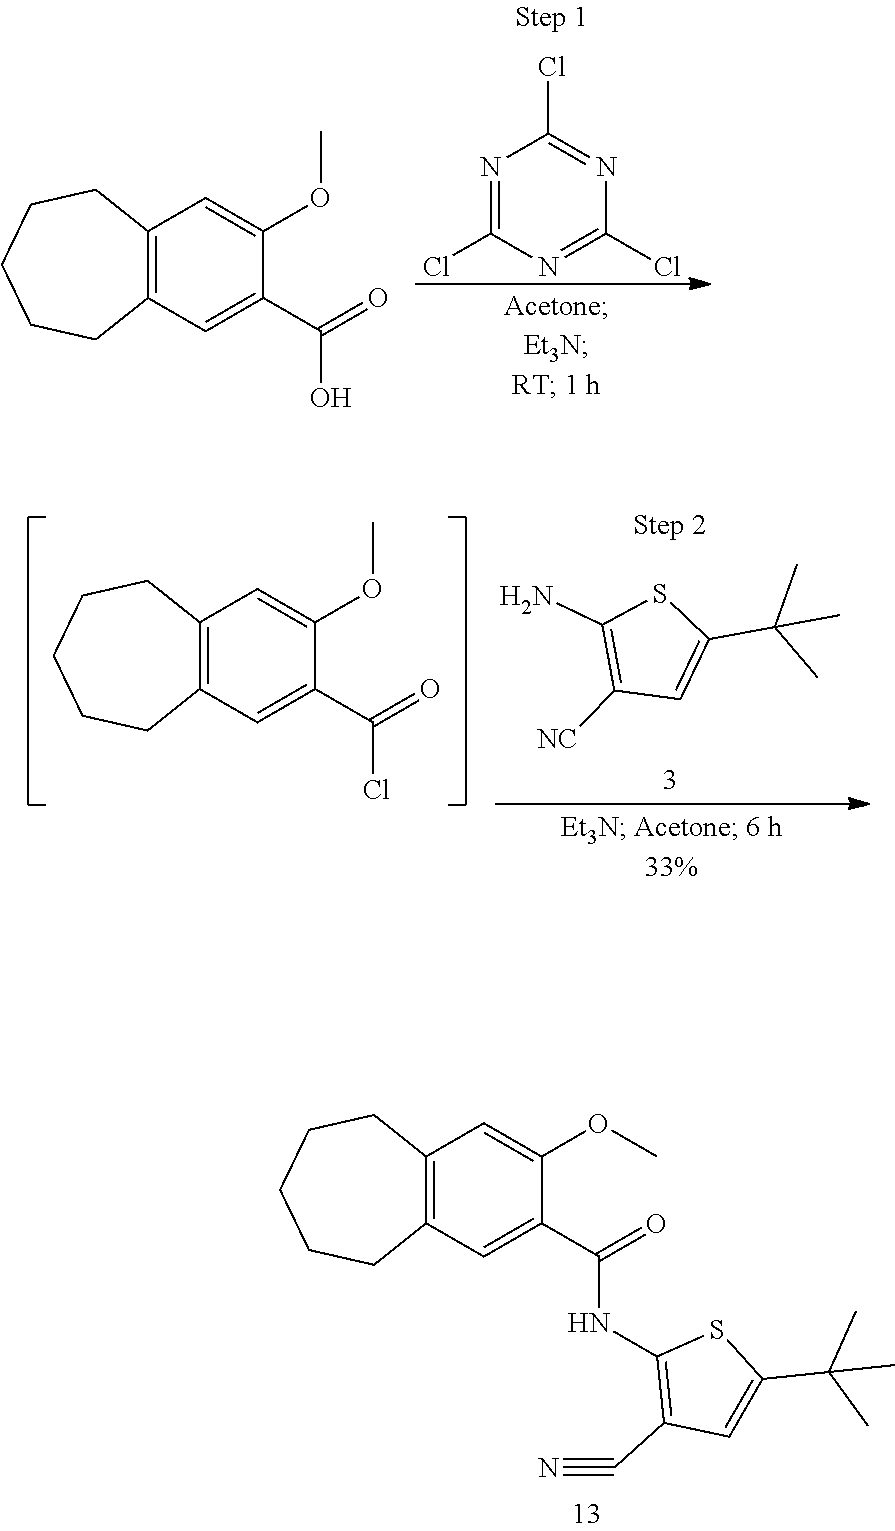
C1=C(OC)C(C(=O)NC2=C(C#N)C=C(C(C)(C)C)S2)=CC2=C1CCCCC2.N1=C(Cl)N=C(Cl)N=C1Cl.C1=C(OC)C(C(=O)O)=CC2=C1CCCCC2.C1=C(OC)C(C(=O)Cl)=CC2=C1CCCCC2.C1(N)=C([NC])C=C(C(C)(C)C)S1
